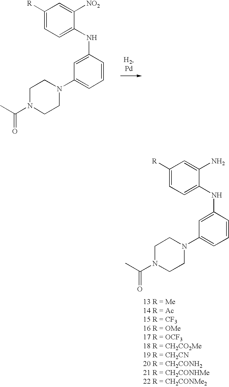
C1CN(C(C)=O)CCN1C1=CC=CC(NC2=CC=C([R])C=C2N)=C1.C1CN(C(C)=O)CCN1C1=CC=CC(NC2=CC=C([R])C=C2[NO2])=C1
